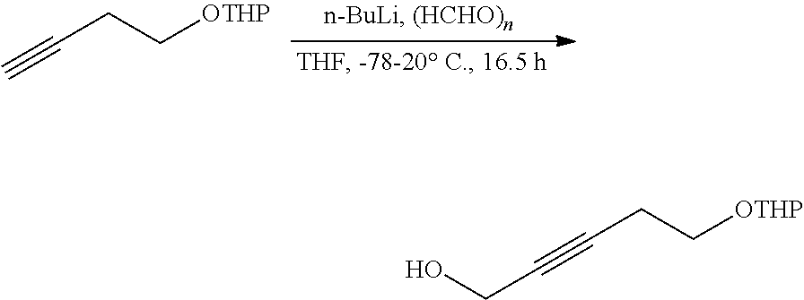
C(CC[OTHP])#C.C(CC[OTHP])#CCO
